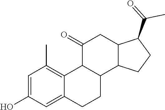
C1=C(O)C=C2C(=C1C)C1C(CC2)C2C(CC1=O)C(C(=O)C)CC2
